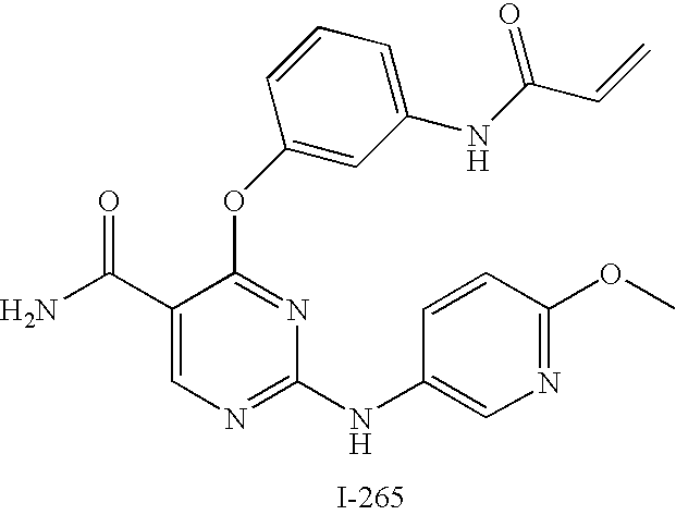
O(C1=NC(NC2=CN=C(OC)C=C2)=NC=C1C(N)=O)C1=CC(NC(C=C)=O)=CC=C1
